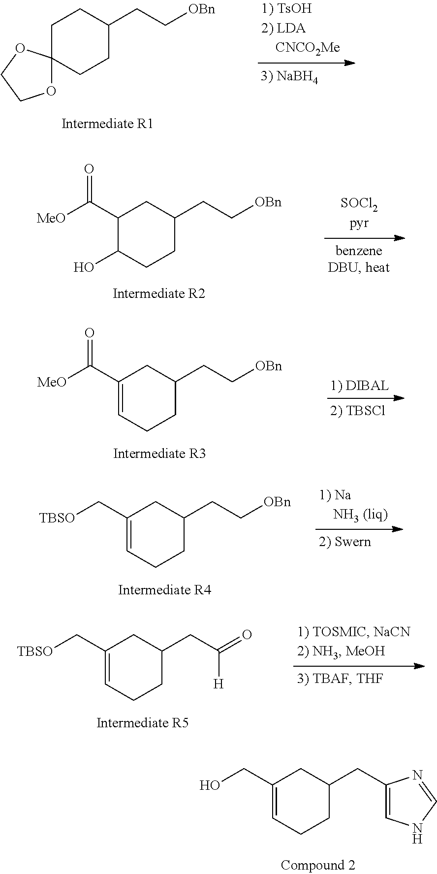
C1=C(CO)CC(CC2=CNC=N2)CC1.O1C2(OCC1)CCC(CC[OBn])CC2.C1(O)CCC(CC[OBn])CC1C([MeO])=O.C1=C(C([MeO])=O)CC(CC[OBn])CC1.C1=C(C[TBSO])CC(CC[OBn])CC1.C1=C(C[TBSO])CC(CC(=O)[H])CC1
